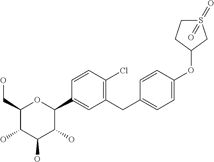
C1(CO)C(O)C(O)C(O)C(C2=CC(CC3=CC=C(OC4CS(=O)(=O)CC4)C=C3)=C(Cl)C=C2)O1
